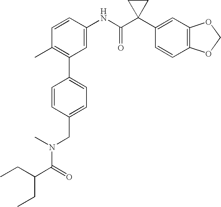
C1=CC(NC(C2(C3=CC4=C(C=C3)OCO4)CC2)=O)=CC(C2=CC=C(CN(C(=O)C(CC)CC)C)C=C2)=C1C
